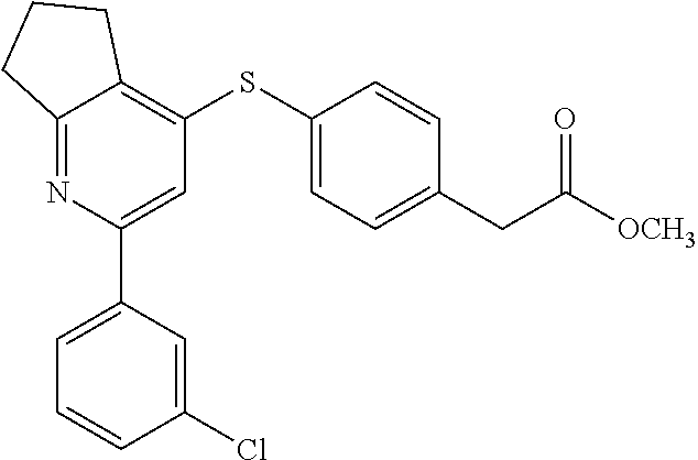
C12=NC(C3=CC=CC(Cl)=C3)=CC(SC3=CC=C(CC([OCH3])=O)C=C3)=C1CCC2
